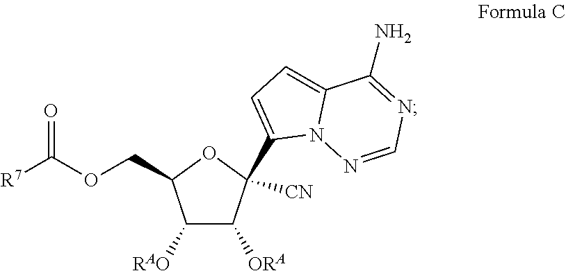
C1([RAO])C([ORA])C([CN])(C2=CC=C3N2N=CN=C3N)OC1COC([R7])=O
